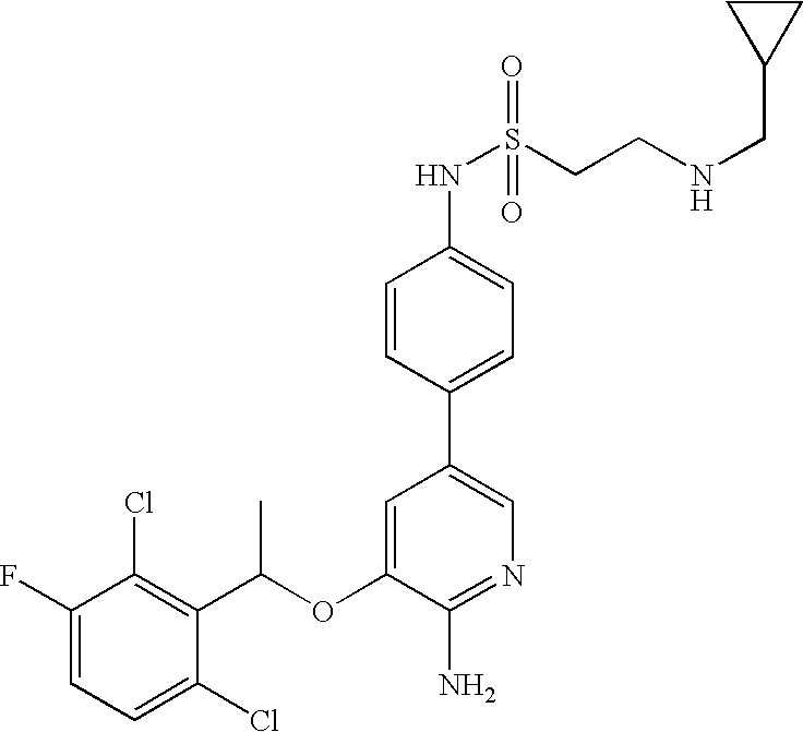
C1=C(F)C(Cl)=C(C(OC2=CC(C3=CC=C(NS(CCNCC4CC4)(=O)=O)C=C3)=CN=C2N)C)C(Cl)=C1
